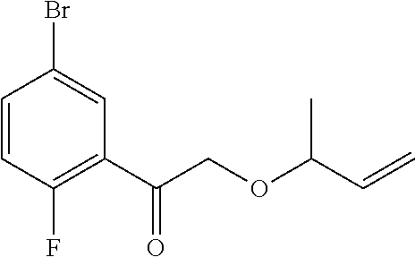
C(COC(C=C)C)(=O)C1=C(F)C=CC(Br)=C1
